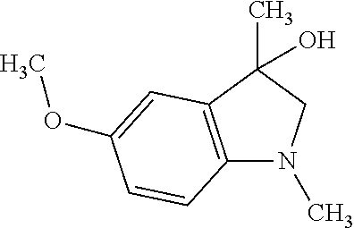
CC1(O)C2=C(N(C)C1)C=CC(OC)=C2
